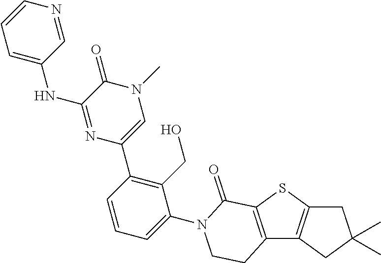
C1C2=C(CC1(C)C)C1=C(S2)C(=O)N(C2=CC=CC(C3=CN(C)C(=O)C(NC4=CC=CN=C4)=N3)=C2CO)CC1
